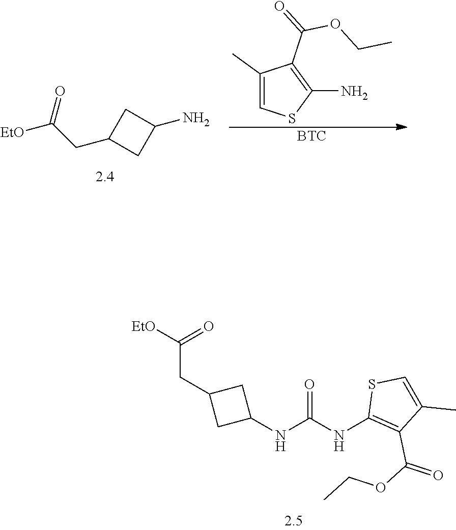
C(CC1CC(NC(NC2=C(C(OCC)=O)C(C)=CS2)=O)C1)([EtO])=O.[EtO]C(CC1CC(N)C1)=O.C1(C)=CSC(N)=C1C(OCC)=O.[BTC]
